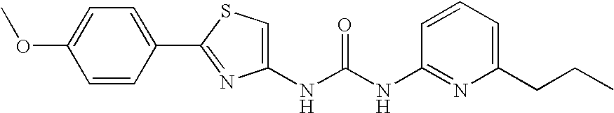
C1(NC(NC2=NC(CCC)=CC=C2)=O)=CSC(C2=CC=C(OC)C=C2)=N1
